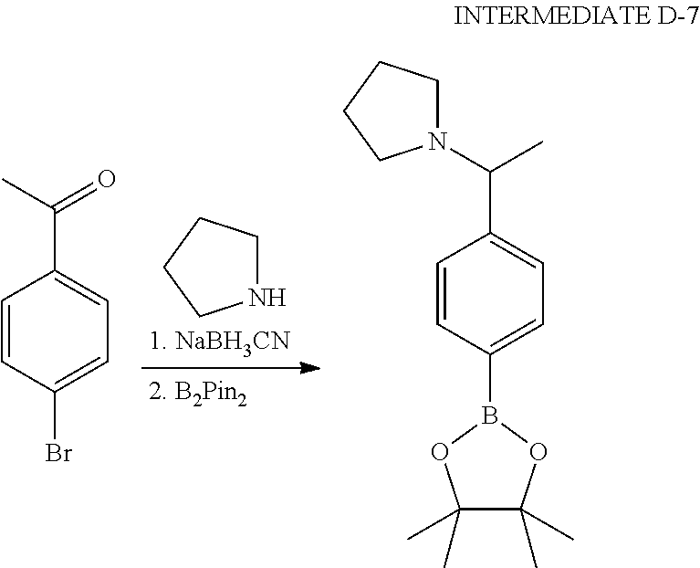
N1CCCC1.C1=CC(Br)=CC=C1C(C)=O.C1=CC(B2OC(C)(C)C(C)(C)O2)=CC=C1C(N1CCCC1)C
